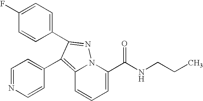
C12=C(C3=CC=NC=C3)C(C3=CC=C(F)C=C3)=NN1C(C(NCCC)=O)=CC=C2
